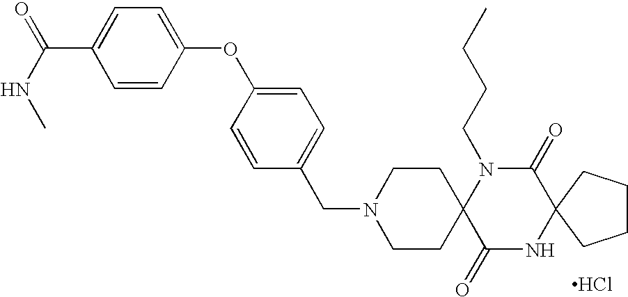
N1(CC2=CC=C(OC3=CC=C(C(=O)NC)C=C3)C=C2)CCC2(CC1)C(=O)NC1(C(=O)N2CCCC)CCCC1.Cl
